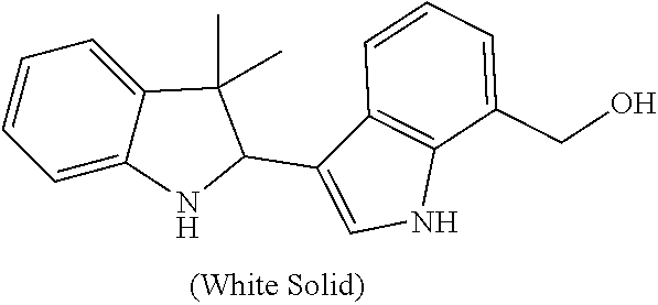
C12=C(NC=C1C1NC3=CC=CC=C3C1(C)C)C(CO)=CC=C2
